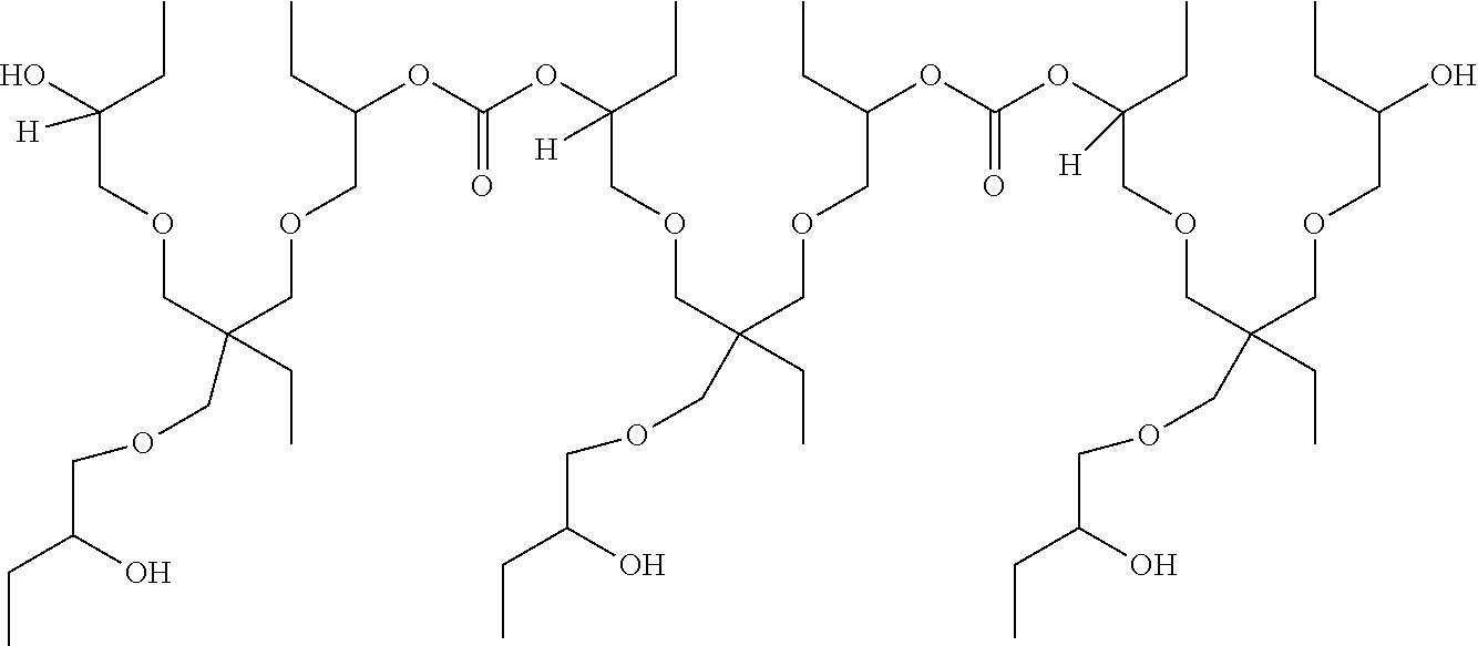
CCC(COCC(COCC(OC(OC(COCC(CC)(COCC(CC)O)COCC(OC(OC(COCC(CC)(COCC(O)CC)COCC(CC)O)([H])CC)=O)CC)([H])CC)=O)CC)(CC)COCC(O)(CC)[H])O
